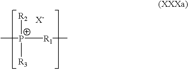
C[P+]([R2])([R3])[R1]C.[X-]
